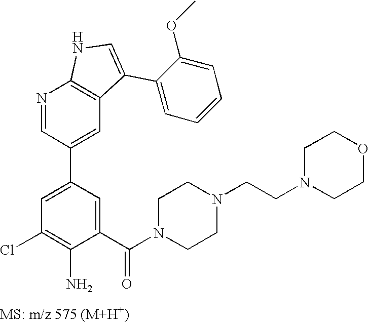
N1=CC(C2=CC(Cl)=C(N)C(C(N3CCN(CCN4CCOCC4)CC3)=O)=C2)=CC2=C1NC=C2C1=CC=CC=C1OC
